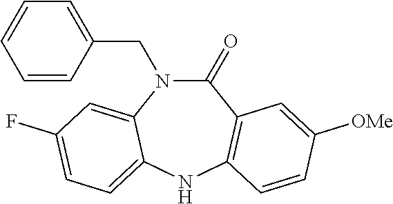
C1(CN2C(=O)C3=C(NC4=CC=C(F)C=C24)C=CC([OMe])=C3)=CC=CC=C1
